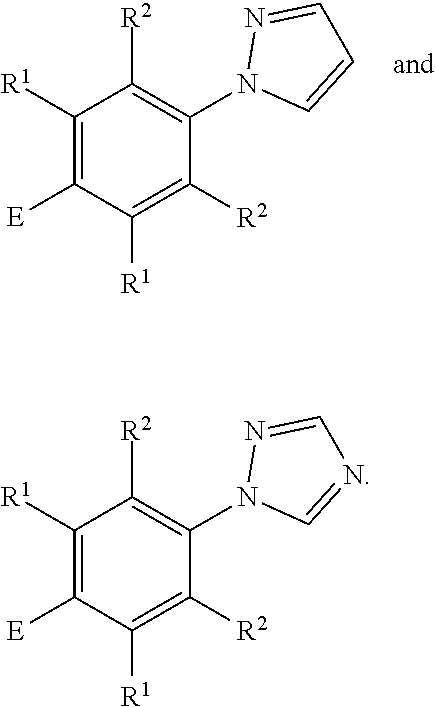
C1([R1])=C([E])C([R1])=C([R2])C(N2C=CC=N2)=C1[R2].C1([R1])=C([E])C([R1])=C([R2])C(N2C=NC=N2)=C1[R2]
